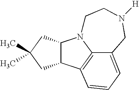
C12C(CC(C)(C)C1)N1C3=C2C=CC=C3CN([H])CC1
